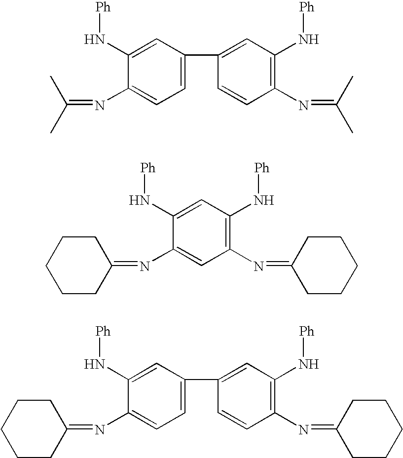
C1=C(N[Ph])C(N=C(C)C)=CC=C1C1=CC(N[Ph])=C(N=C(C)C)C=C1.C1=C(N[Ph])C(N=C2CCCCC2)=CC(N=C2CCCCC2)=C1N[Ph].C1=C(N[Ph])C(N=C2CCCCC2)=CC=C1C1=CC(N[Ph])=C(N=C2CCCCC2)C=C1
